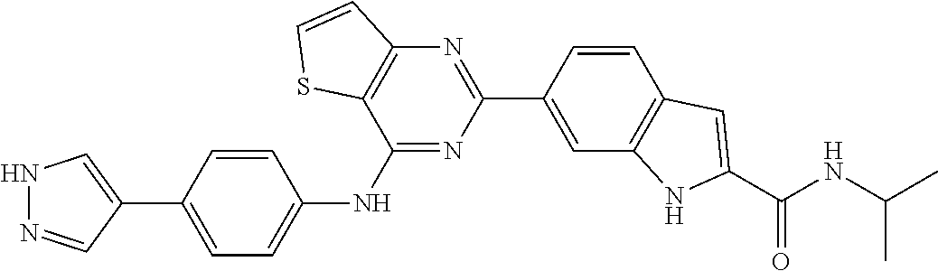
N1N=CC(C2=CC=C(NC3=NC(C4=CC5=C(C=C4)C=C(C(NC(C)C)=O)N5)=NC4=C3SC=C4)C=C2)=C1
